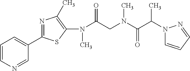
C1=NC=CC=C1C1=NC(C)=C(N(C(CN(C(C(N2C=CC=N2)C)=O)C)=O)C)S1
